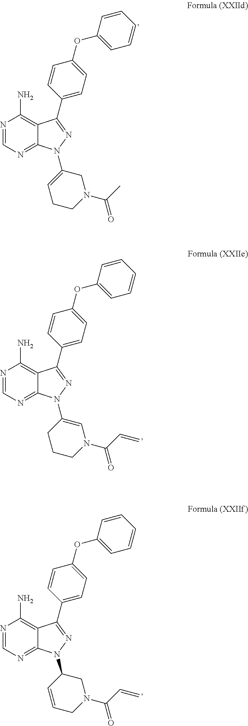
N1=CN=C2C(=C1N)C(C1=CC=C(OC3=CC=CC=C3)C=C1)=NN2C1=CCCN(C(C)=O)C1.N1=CN=C2C(=C1N)C(C1=CC=C(OC3=CC=CC=C3)C=C1)=NN2C1=CN(C(C=C)=O)CCC1.N1=CN=C2C(=C1N)C(C1=CC=C(OC3=CC=CC=C3)C=C1)=NN2C1C=CCN(C(C=C)=O)C1
